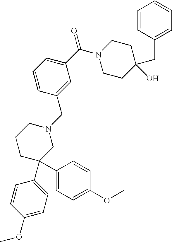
C1(C(N2CCC(O)(CC3=CC=CC=C3)CC2)=O)=CC=CC(CN2CCCC(C3=CC=C(OC)C=C3)(C3=CC=C(OC)C=C3)C2)=C1
